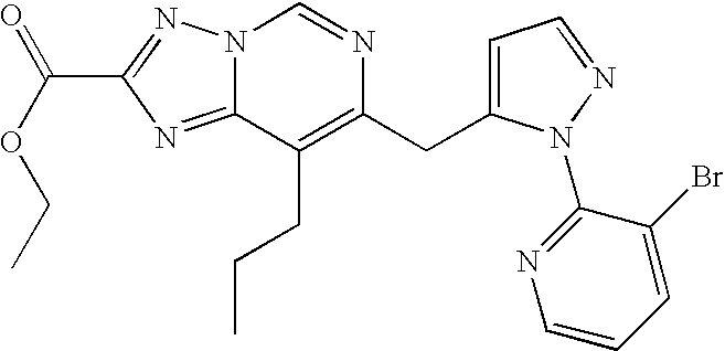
C1=C(Br)C(N2C(CC3=C(CCC)C4=NC(C(=O)OCC)=NN4C=N3)=CC=N2)=NC=C1
